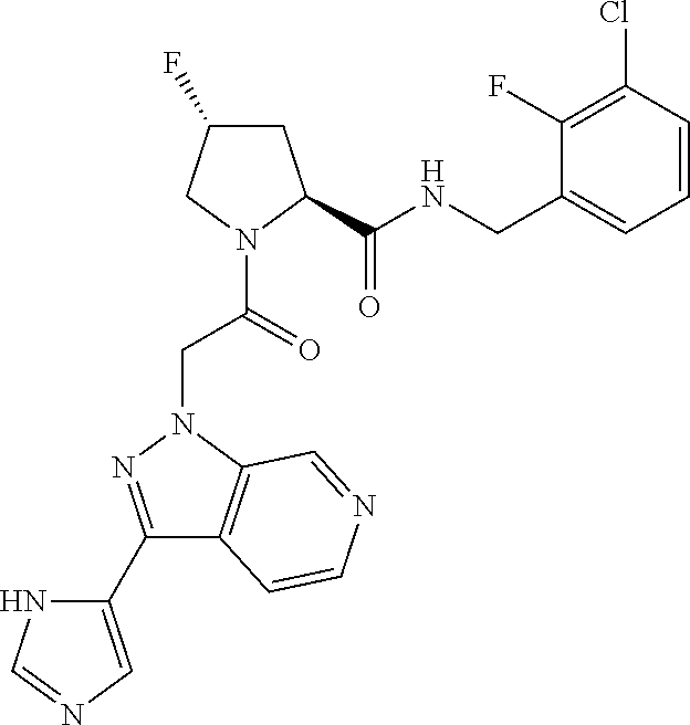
C1(C2=CN=CN2)=NN(CC(=O)N2CC(F)CC2C(=O)NCC2=CC=CC(Cl)=C2F)C2=C1C=CN=C2
